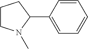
C1CN(C)C(C2=CC=CC=C2)C1
